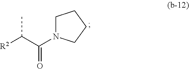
C1N(C(C([R2])C)=O)CCC1
